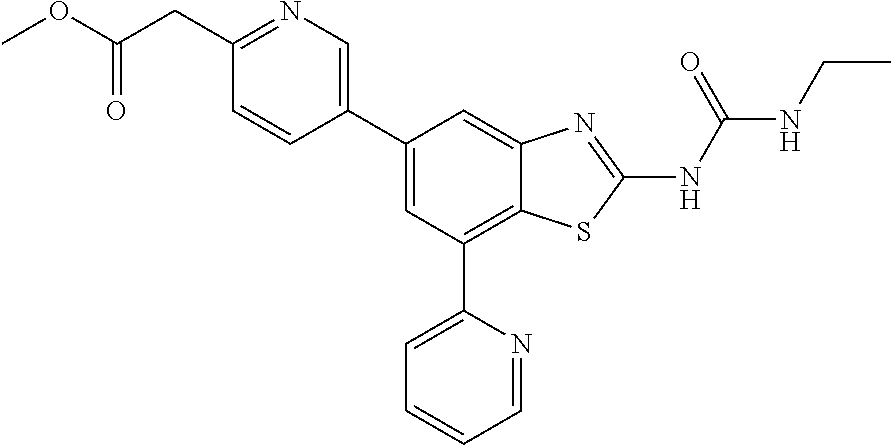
C1(C2=CC(C3=CC=CC=N3)=C3C(=C2)N=C(NC(NCC)=O)S3)=CN=C(CC(OC)=O)C=C1
